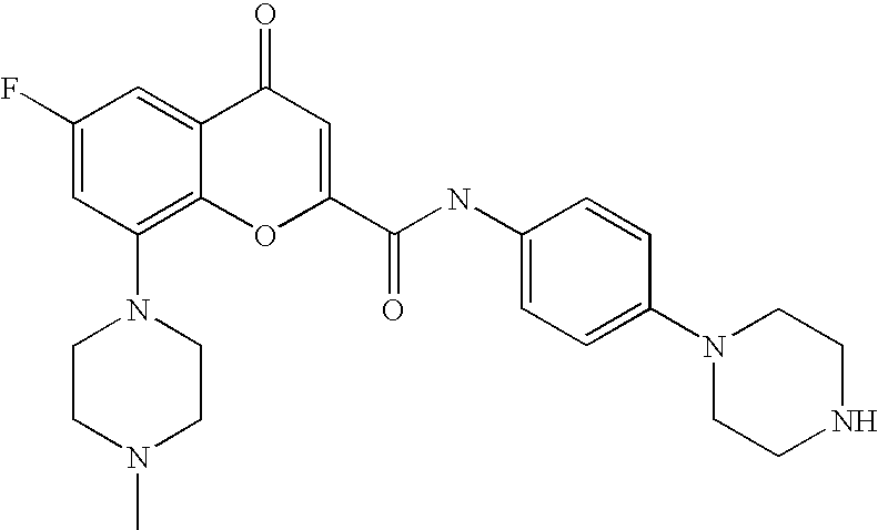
C1(F)=CC(N2CCN(C)CC2)=C2C(=C1)C(=O)C=C(C(=O)NC1=CC=C(N3CCNCC3)C=C1)O2
